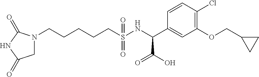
N1(CCCCCS(NC(C2=CC(OCC3CC3)=C(Cl)C=C2)C(O)=O)(=O)=O)CC(=O)NC1=O
